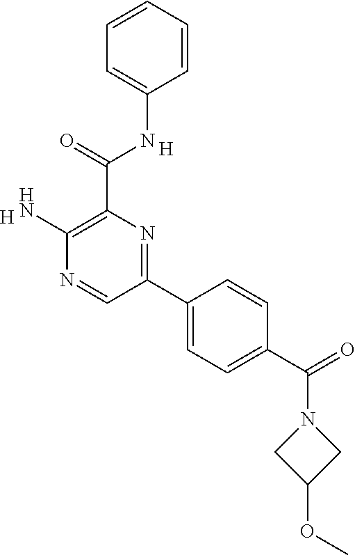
C1=CC=CC=C1NC(C1=C(N)N=CC(C2=CC=C(C(=O)N3CC(OC)C3)C=C2)=N1)=O.[H].[H]
